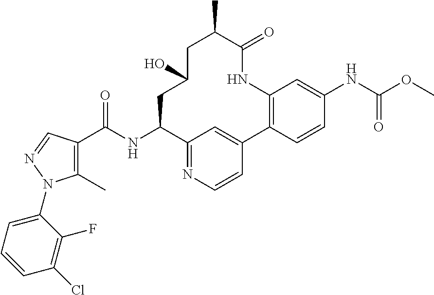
C1(C)=C(C(NC2C3=NC=CC(=C3)C3=C(NC(=O)C(C)CC(O)C2)C=C(NC(=O)OC)C=C3)=O)C=NN1C1=CC=CC(Cl)=C1F
